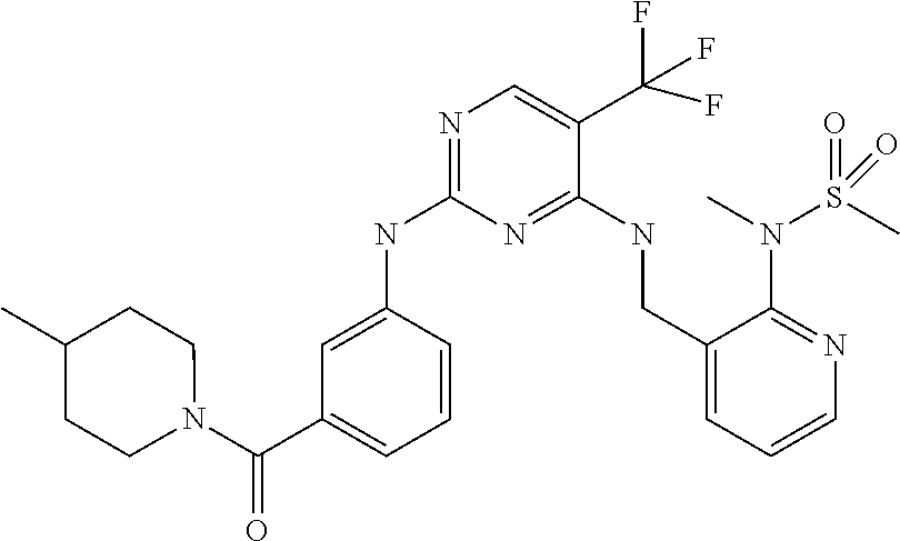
C1(NC2=NC=C(C(F)(F)F)C(NCC3=CC=CN=C3N(S(C)(=O)=O)C)=N2)=CC(C(N2CCC(C)CC2)=O)=CC=C1
